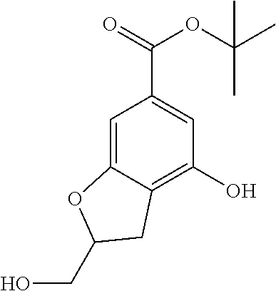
C1=C2C(=C(O)C=C1C(=O)OC(C)(C)C)CC(CO)O2
